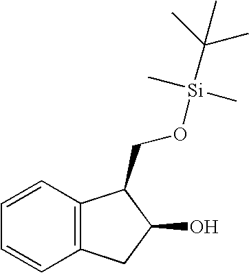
C12=C(C=CC=C1)C(CO[Si](C)(C)C(C)(C)C)C(O)C2
